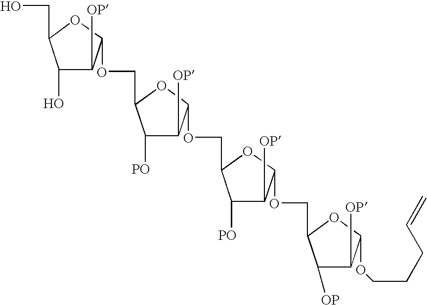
C1([PO])C([OP])C(OCC2C([OP])C([OP])C(OCCCC=C)O2)OC1COC1C([OP])C([PO])C(COC2C([OP])C(O)C(CO)O2)O1
